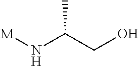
[M]NC(CO)C
